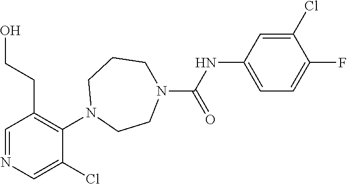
C1=NC=C(Cl)C(N2CCN(C(NC3=CC=C(F)C(Cl)=C3)=O)CCC2)=C1CCO
